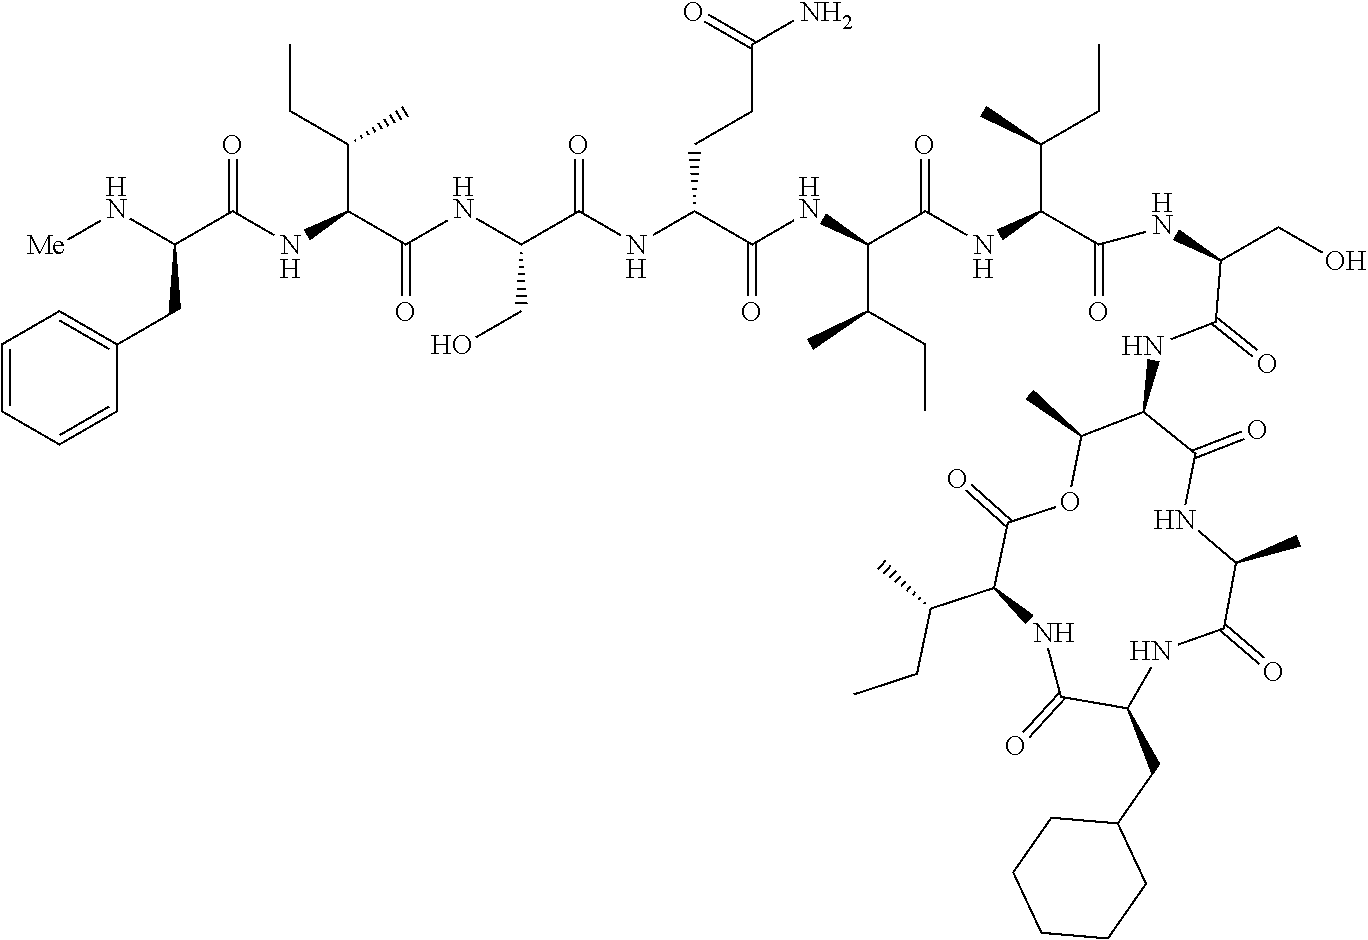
C1=CC=CC(CC(C(NC(C(NC(CO)C(NC(C(NC(C(NC(C(NC(CO)C(=O)NC2C(=O)NC(C)C(=O)NC(CC3CCCCC3)C(=O)NC(C(CC)C)C(=O)OC2C)=O)C(C)CC)=O)C(CC)C)=O)CCC(N)=O)=O)=O)C(CC)C)=O)N[Me])=C1
